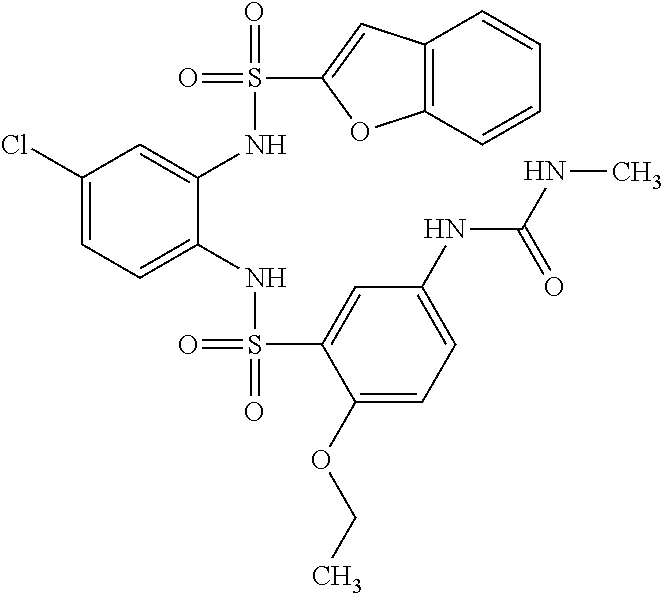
C1(Cl)=CC=C(NS(=O)(C2=CC(NC(NC)=O)=CC=C2OCC)=O)C(NS(=O)(C2=CC3=C(O2)C=CC=C3)=O)=C1
